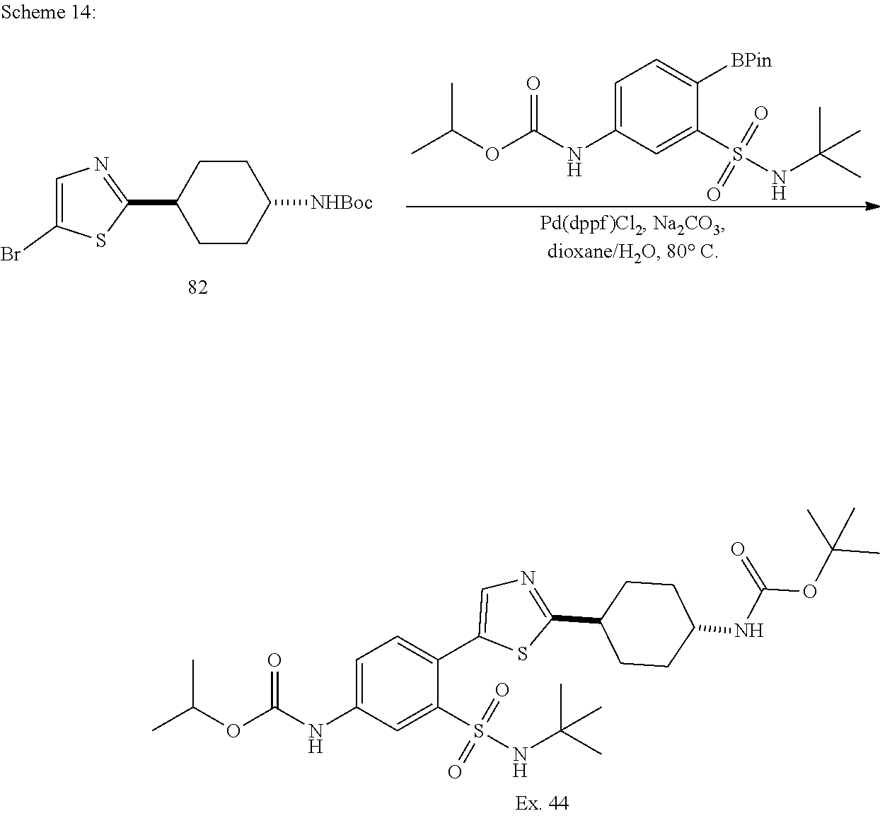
C1=C(C2=CN=C(C3CCC(NC(OC(C)(C)C)=O)CC3)S2)C(S(NC(C)(C)C)(=O)=O)=CC(NC(OC(C)C)=O)=C1.C1=C([BPin])C(S(NC(C)(C)C)(=O)=O)=CC(NC(OC(C)C)=O)=C1.C1=C(Br)SC(C2CCC([NHBoc])CC2)=N1
